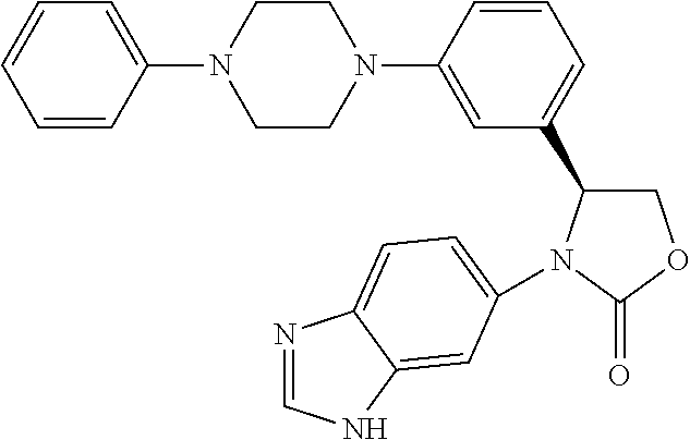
N1(C2=CC(C3COC(=O)N3C3=CC=C4N=CNC4=C3)=CC=C2)CCN(C2=CC=CC=C2)CC1
